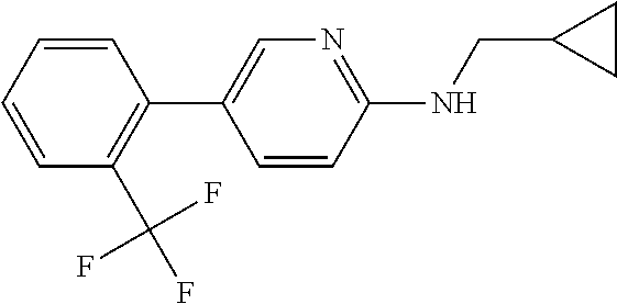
C1=CC=CC(C2=CN=C(NCC3CC3)C=C2)=C1C(F)(F)F
